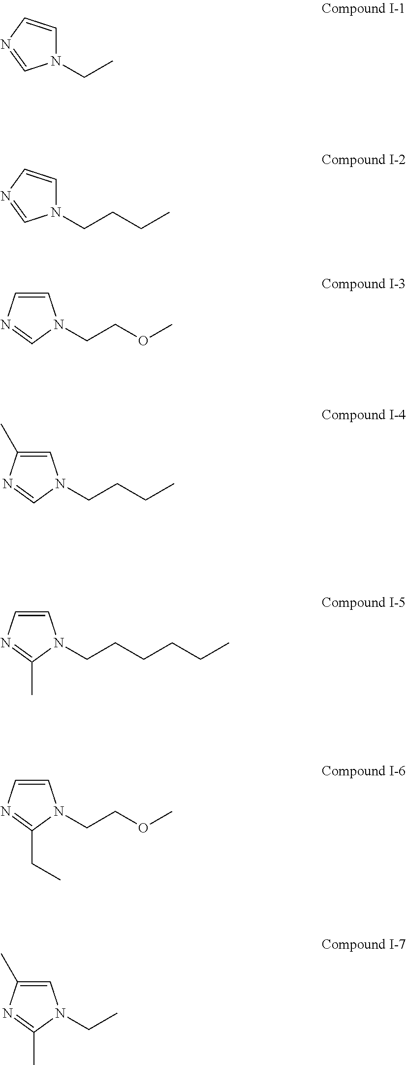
N1(CC)C=CN=C1.N1(CCCC)C=CN=C1.C1=CN=CN1CCOC.C1=C(C)N=CN1CCCC.C1=CN=C(C)N1CCCCCC.C1=CN=C(CC)N1CCOC.C1=C(C)N=C(C)N1CC
